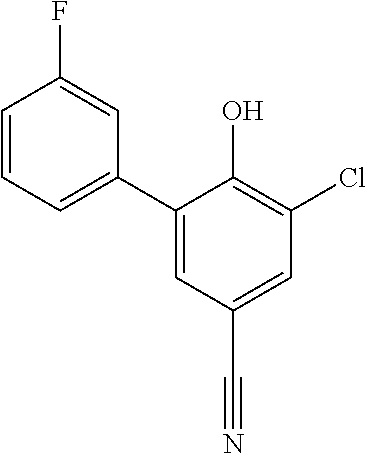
C1(C2=CC=CC(F)=C2)=CC(C#N)=CC(Cl)=C1O
